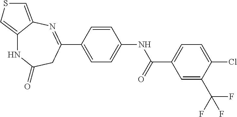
C1=C(C2=NC3=CSC=C3NC(=O)C2)C=CC(NC(C2=CC=C(Cl)C(C(F)(F)F)=C2)=O)=C1
